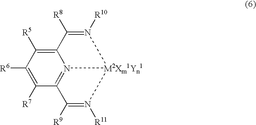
C1([R6])=C([R7])C2=N3C(=C1[R5])C([R8])=N([R10])[M2Xm1Yn1]3N([R11])=C2[R9]
